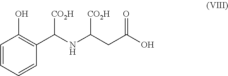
C1=CC=CC(C(NC(CC(O)=O)[CO2H])[CO2H])=C1O
